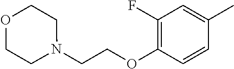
C1(F)=C(OCCN2CCOCC2)C=CC(C)=C1
